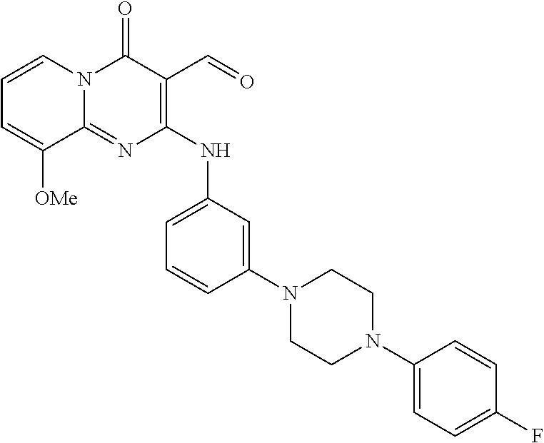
C1(NC2=CC=CC(N3CCN(C4=CC=C(F)C=C4)CC3)=C2)=C(C=O)C(=O)N2C(=N1)C([OMe])=CC=C2
